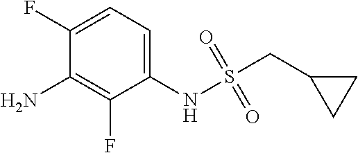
C1(F)=CC=C(NS(CC2CC2)(=O)=O)C(F)=C1N
